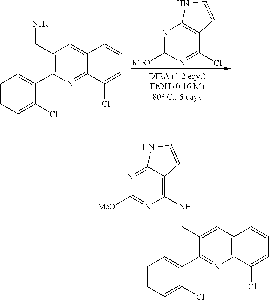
C1(Cl)=NC([MeO])=NC2=C1C=CN2.C1(CN)=C(C2=CC=CC=C2Cl)N=C2C(=C1)C=CC=C2Cl.C1(CNC2=C3C(=NC([MeO])=N2)NC=C3)=CC2=C(N=C1C1=CC=CC=C1Cl)C(Cl)=CC=C2
